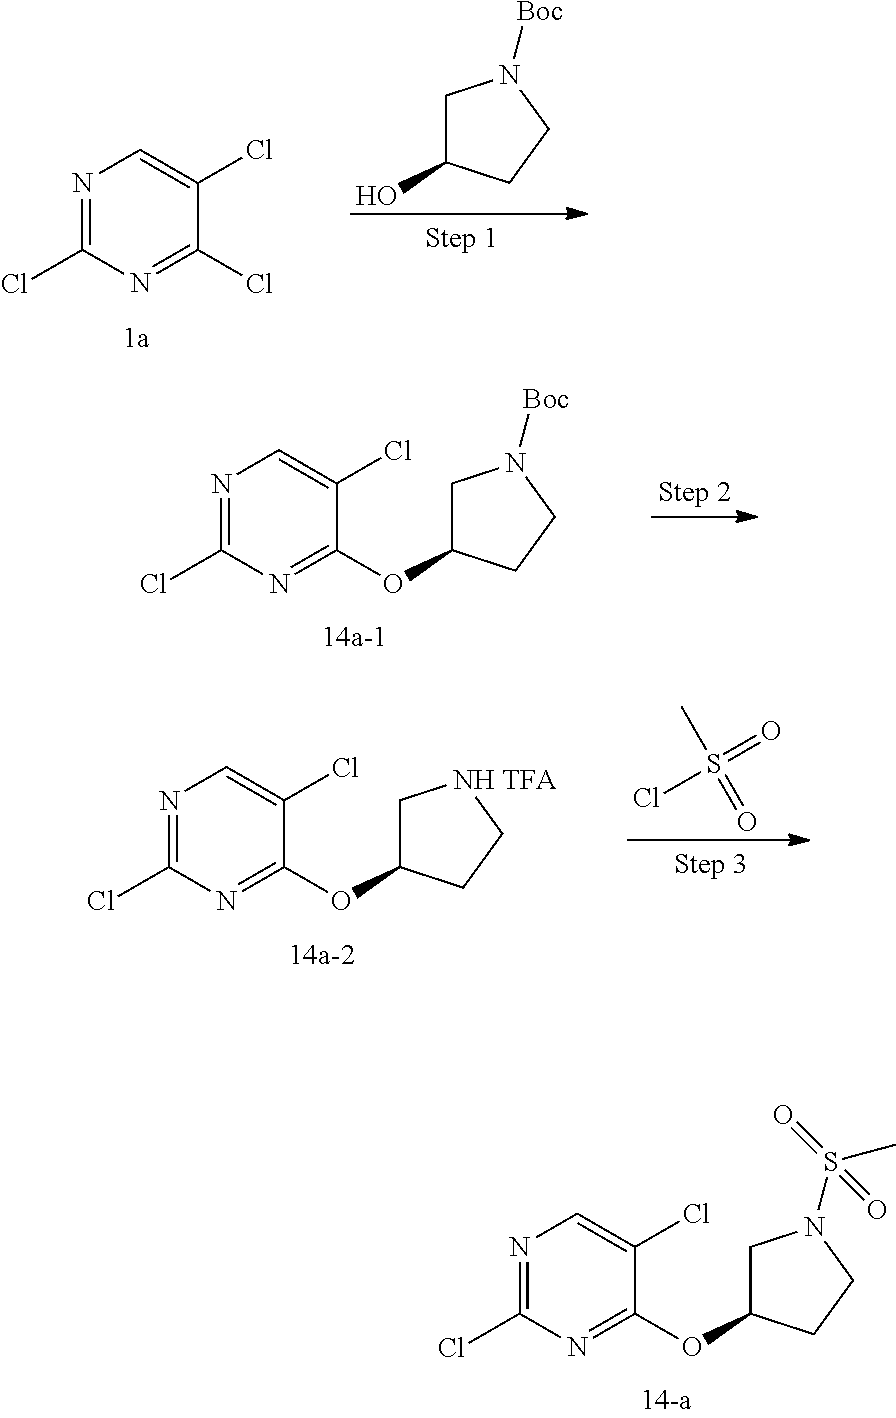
N1=C(OC2CN(S(C)(=O)=O)CC2)C(Cl)=CN=C1Cl.C1C(O)CCN1[Boc].N1=C(Cl)C(Cl)=CN=C1Cl.N1=C(OC2CN([Boc])CC2)C(Cl)=CN=C1Cl.N1=C(OC2C[NH TFA]CC2)C(Cl)=CN=C1Cl.ClS(=O)(C)=O
